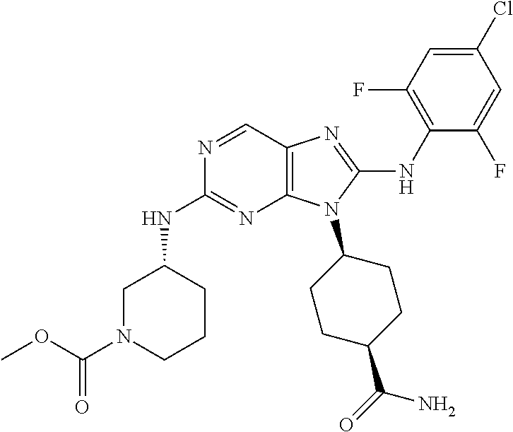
N1=CC2=C(N=C1NC1CN(C(OC)=O)CCC1)N(C1CCC(C(=O)N)CC1)C(NC1=C(F)C=C(Cl)C=C1F)=N2
